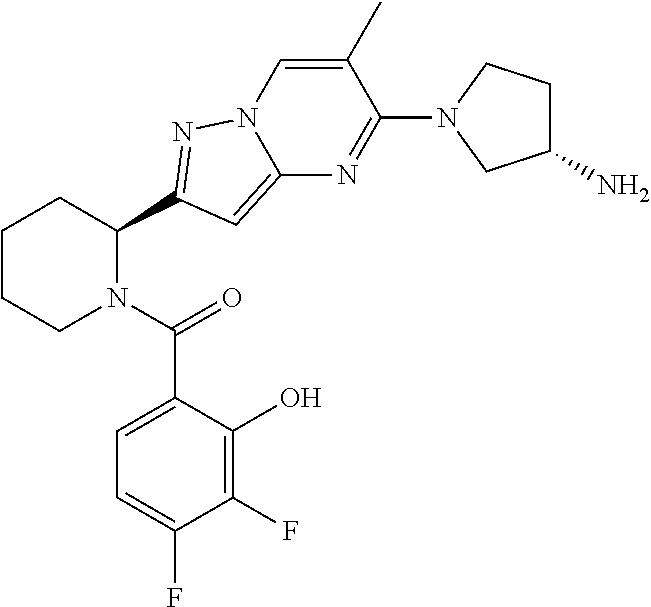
C1CCN(C(=O)C2=CC=C(F)C(F)=C2O)C(C2=NN3C(=C2)N=C(N2CC(N)CC2)C(C)=C3)C1
